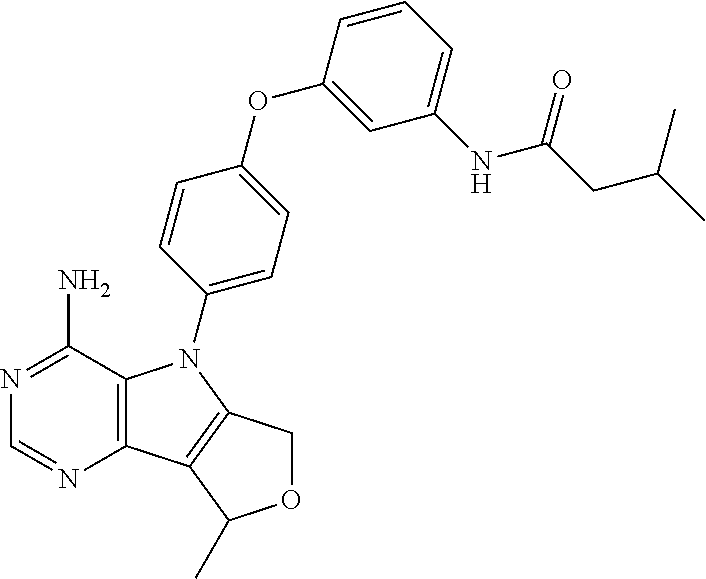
C12=C(C(N)=NC=N1)N(C1=CC=C(OC3=CC(NC(CC(C)C)=O)=CC=C3)C=C1)C1=C2C(C)OC1
